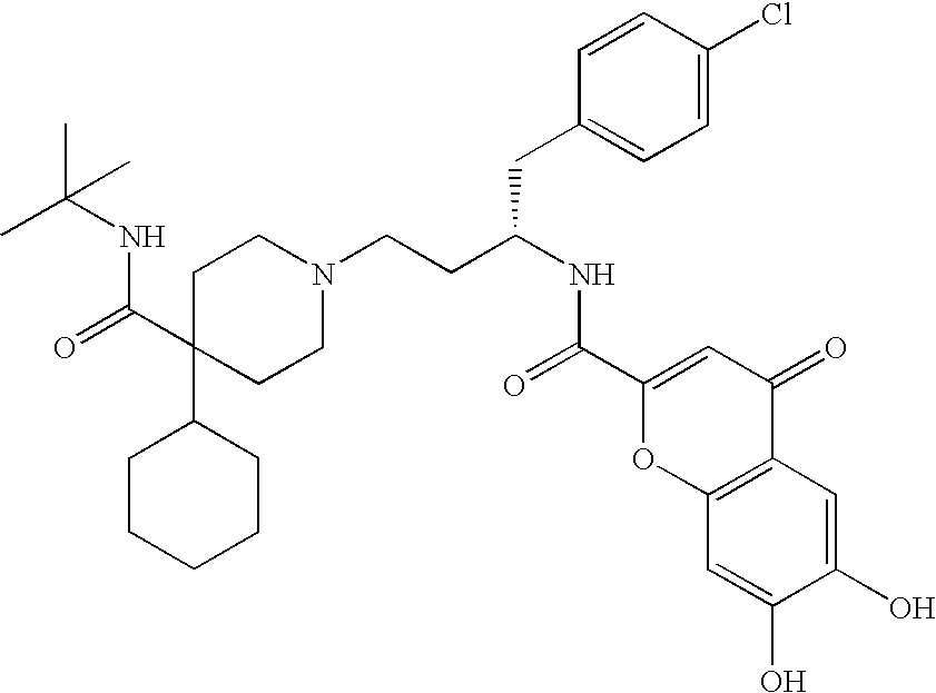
C1C(C(=O)NC(C)(C)C)(C2CCCCC2)CCN(CCC(CC2=CC=C(Cl)C=C2)NC(=O)C2=CC(=O)C3=C(O2)C=C(O)C(O)=C3)C1
